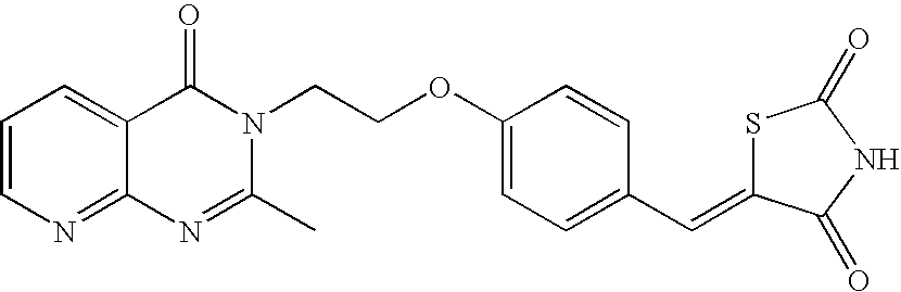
C1=CN=C2C(=C1)C(=O)N(CCOC1=CC=C(C=C3SC(=O)NC3=O)C=C1)C(C)=N2
